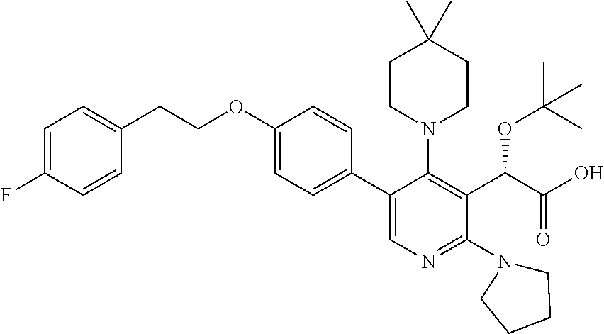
C1(C2=CN=C(N3CCCC3)C(C(C(O)=O)OC(C)(C)C)=C2N2CCC(C)(C)CC2)=CC=C(OCCC2=CC=C(F)C=C2)C=C1
